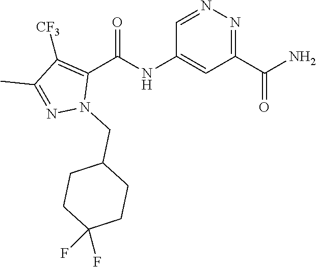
C1=NN=C(C(N)=O)C=C1NC(C1=C([CF3])C(C)=NN1CC1CCC(F)(F)CC1)=O
